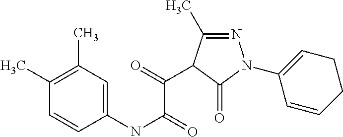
C1(C)=C(C)C=C(NC(C(=O)C2C(C)=NN(C3=CCCC=C3)C2=O)=O)C=C1
